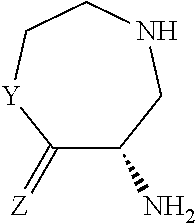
C1(=[Z])C(N)CNCC[Y]1
